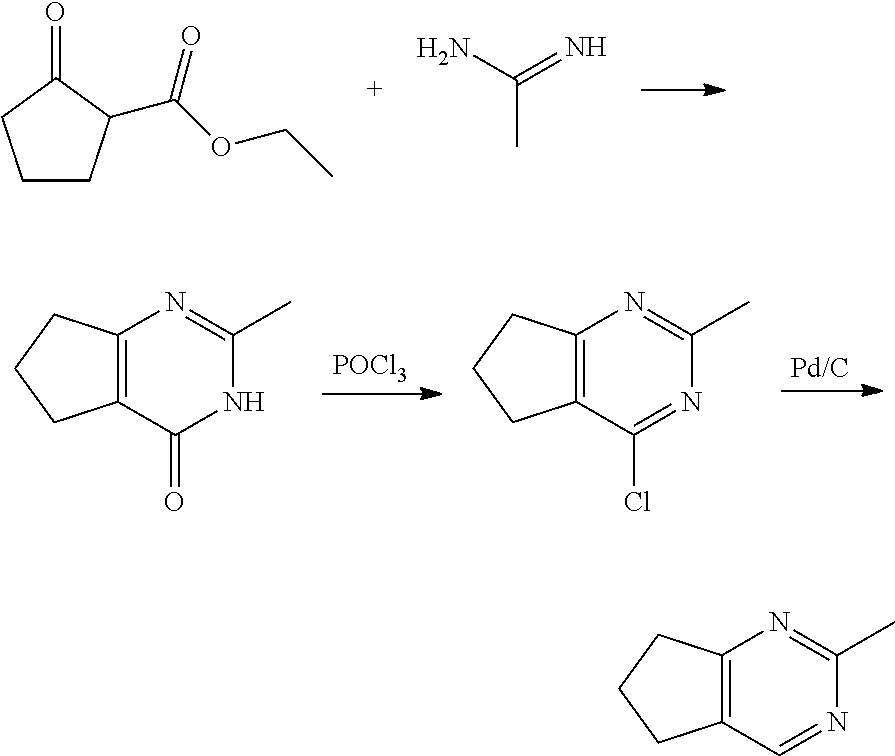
C1CC(C(OCC)=O)C(=O)C1.NC(=N)C.[POCl3].[Pd/C].C12=C(C(Cl)=NC(C)=N1)CCC2.C12=C(C(=O)NC(C)=N1)CCC2.C12=C(C=NC(C)=N1)CCC2
